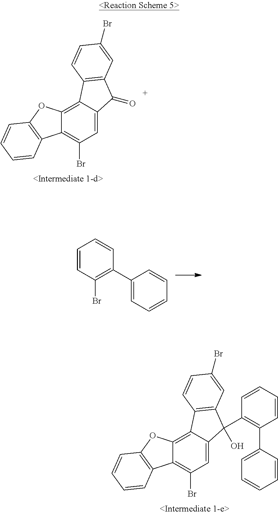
C12=CC(Br)=C3C(=C1C1=C(C2=O)C=C(Br)C=C1)OC1=C3C=CC=C1.C1=CC(Br)=C(C2=CC=CC=C2)C=C1.C12=CC(Br)=C3C(=C1C1=C(C2(C2=C(C4=CC=CC=C4)C=CC=C2)O)C=C(Br)C=C1)OC1=C3C=CC=C1
